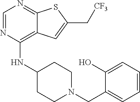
C1=NC(NC2CCN(CC3=CC=CC=C3O)CC2)=C2C(=N1)SC(C[CF3])=C2
